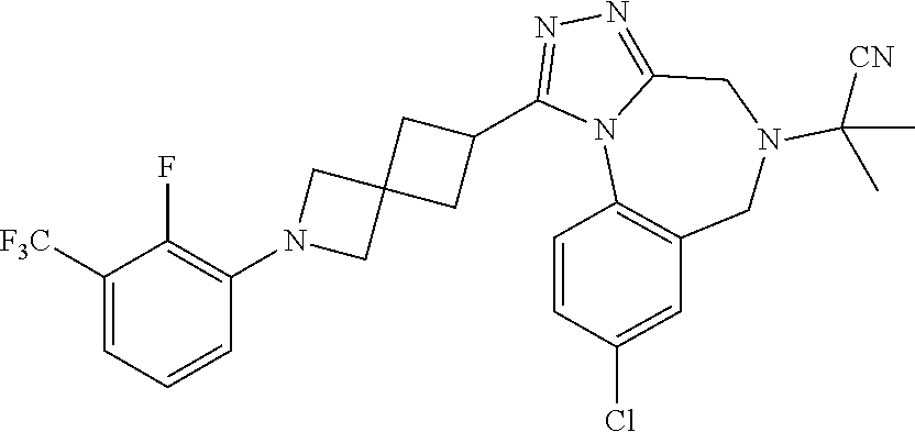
C1([F3C])=CC=CC(N2CC3(C2)CC(C2=NN=C4N2C2=C(CN(C([CN])(C)C)C4)C=C(Cl)C=C2)C3)=C1F
